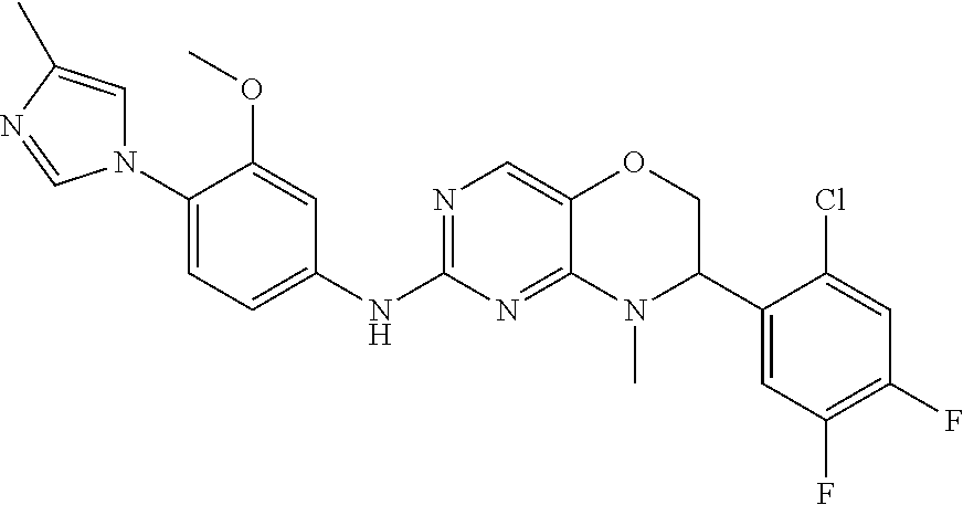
C1(N2C=C(C)N=C2)=CC=C(NC2=NC=C3C(=N2)N(C)C(C2=CC(F)=C(F)C=C2Cl)CO3)C=C1OC
